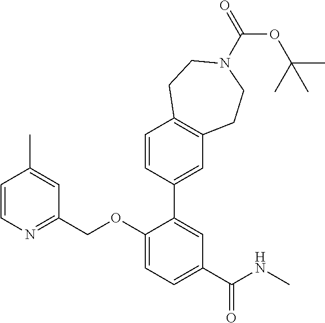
C1=CN=C(COC2=CC=C(C(=O)NC)C=C2C2=CC3=C(C=C2)CCN(C(OC(C)(C)C)=O)CC3)C=C1C
